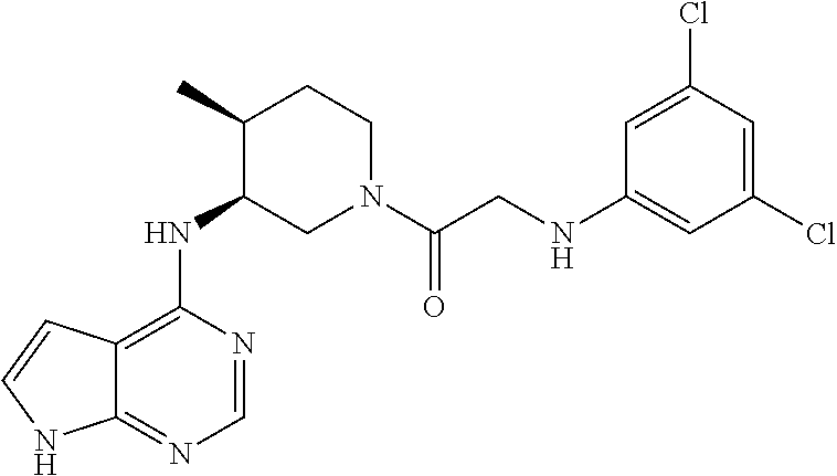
C12=C(NC3CN(C(CNC4=CC(Cl)=CC(Cl)=C4)=O)CCC3C)N=CN=C1NC=C2
